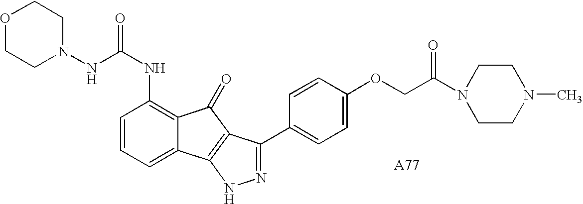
C(NC1=C2C(=CC=C1)C1=C(C2=O)C(C2=CC=C(OCC(N3CCN(C)CC3)=O)C=C2)=NN1)(=O)NN1CCOCC1
